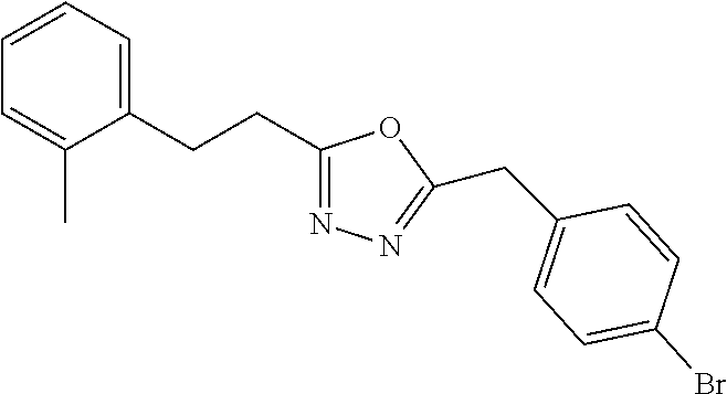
C1=CC=C(CCC2=NN=C(CC3=CC=C(Br)C=C3)O2)C(C)=C1
